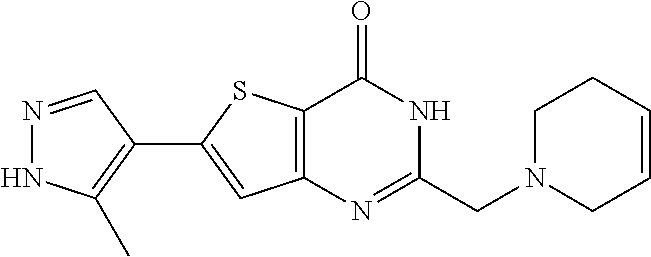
N1=CC(C2=CC3=C(S2)C(=O)NC(CN2CCC=CC2)=N3)=C(C)N1
